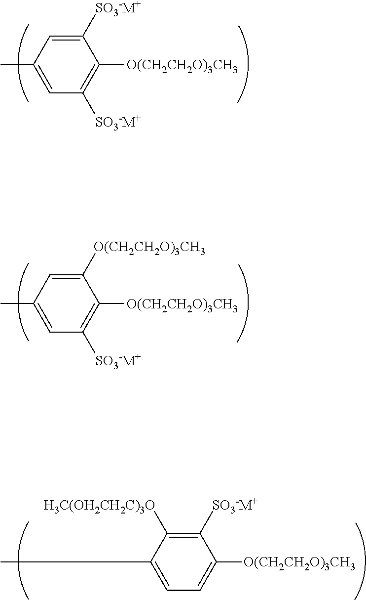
C1([SO3-M+])=CC(C)=CC([SO3-M+])=C1[O(CH2CH2O)3CH3].C1([O(CH2CH2O)3CH3])=CC(C)=CC([SO3-M+])=C1[O(CH2CH2O)3CH3].C1([SO3-M+])=C([H3C(OH2CH2C)3O])C(C)=CC=C1[O(CH2CH2O)3CH3]
